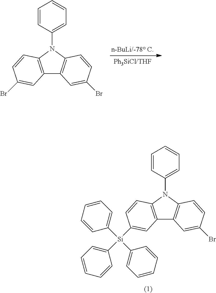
C12=C(N(C3=CC=CC=C3)C3=C1C=C(Br)C=C3)C=CC(Br)=C2.C12=C(N(C3=CC=CC=C3)C3=C1C=C(Br)C=C3)C=CC([Si](C1=CC=CC=C1)(C1=CC=CC=C1)C1=CC=CC=C1)=C2
